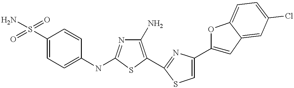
C1(S(=O)(=O)N)=CC=C(NC2=NC(N)=C(C3=NC(C4=CC5=CC(Cl)=CC=C5O4)=CS3)S2)C=C1
